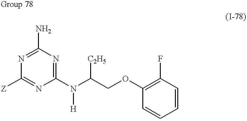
N1=C(N)N=C(N(C(COC2=C(F)C=CC=C2)[C2H5])[H])N=C1[Z]
